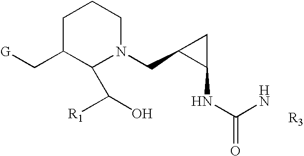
[R3].C1C(C[G])C(C([R1])O)N(CC2CC2NC(=O)N)CC1
